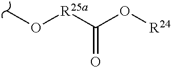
CO[R25a]C(O[R24])=O
